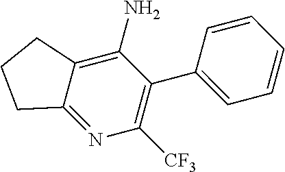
C1(C2=CC=CC=C2)=C([CF3])N=C2C(=C1N)CCC2
